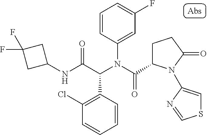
C1(NC(C(N(C(=O)C2CCC(=O)N2C2=CSC=N2)C2=CC(F)=CC=C2)C2=C(Cl)C=CC=C2)=O)CC(F)(F)C1
